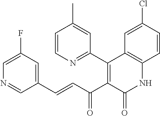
C1=CN=C(C2=C(C(C=CC3=CC(F)=CN=C3)=O)C(=O)NC3=C2C=C(Cl)C=C3)C=C1C
